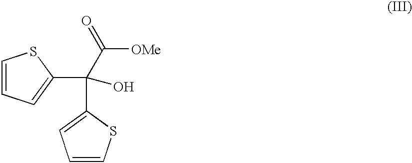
C(C(C1=CC=CS1)(C1=CC=CS1)O)(=O)[OMe]
